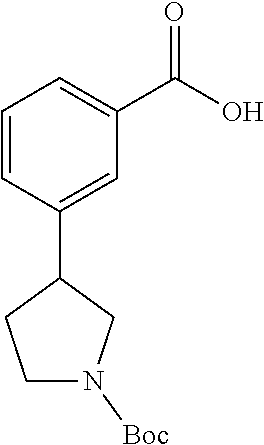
C1=CC(C2CCN([Boc])C2)=CC(C(=O)O)=C1
